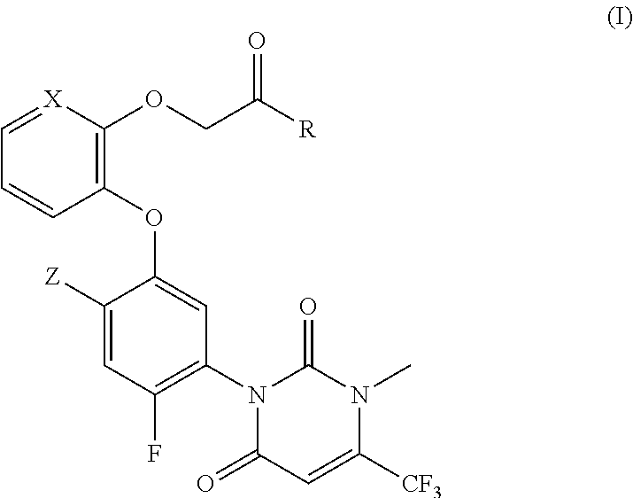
C1([Z])=CC(F)=C(N2C(=O)C=C([CF3])N(C)C2=O)C=C1OC1=C(OCC([R])=O)[X]=CC=C1
